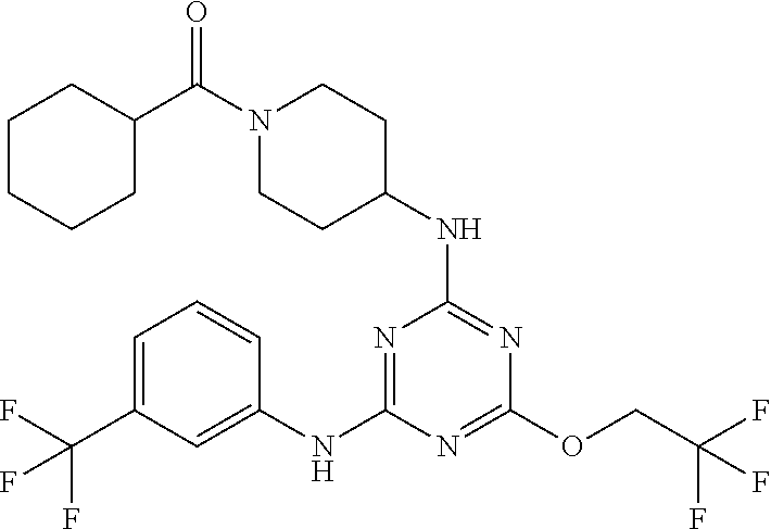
N1=C(NC2CCN(C(=O)C3CCCCC3)CC2)N=C(NC2=CC(C(F)(F)F)=CC=C2)N=C1OCC(F)(F)F
